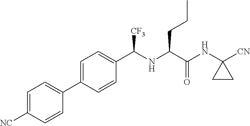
C1=C([NC])C=CC(C2=CC=C(C(NC(C(NC3([CN])CC3)=O)CCC)[CF3])C=C2)=C1
